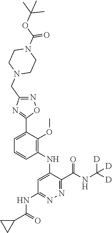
C1=C(C2=NC(CN3CCN(C(OC(C)(C)C)=O)CC3)=NO2)C(OC)=C(NC2=CC(NC(C3CC3)=O)=NN=C2C(NC([D])([D])[D])=O)C=C1
